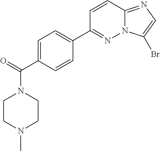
O=C(C1=CC=C(C2=NN3C(=NC=C3Br)C=C2)C=C1)N1CCN(C)CC1
